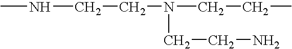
CNCCN(CCC)CCN
